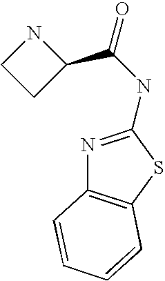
C1(C(NC2=NC3=C(S2)C=CC=C3)=O)NCC1
